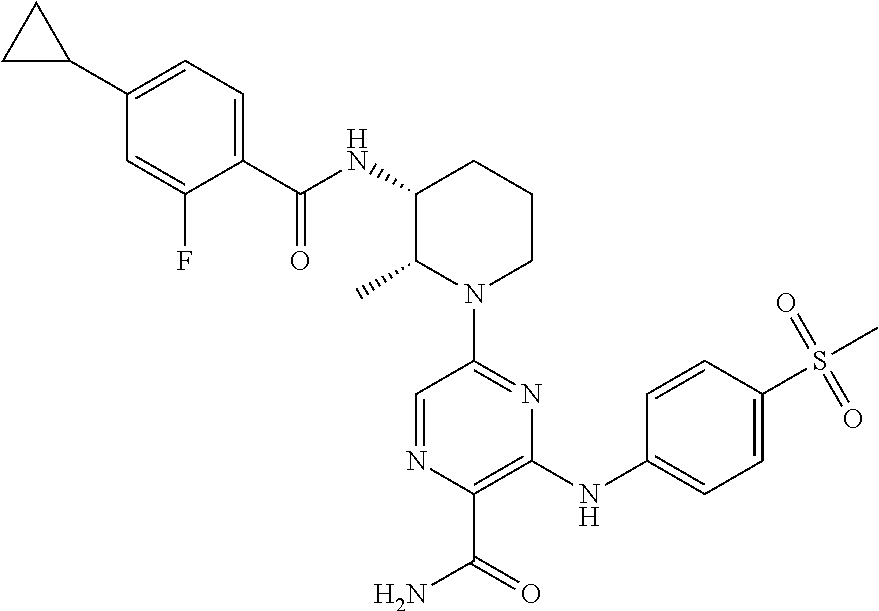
C1(C2CC2)=CC=C(C(NC2C(C)N(C3=NC(NC4=CC=C(S(C)(=O)=O)C=C4)=C(C(=O)N)N=C3)CCC2)=O)C(F)=C1
